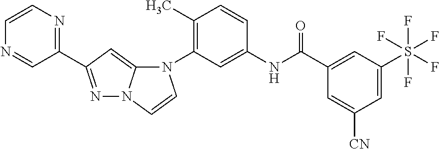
N1=C(C2=NC=CN=C2)C=C2N1C=CN2C1=C(C)C=CC(NC(C2=CC(S(F)(F)(F)(F)F)=CC([CN])=C2)=O)=C1
